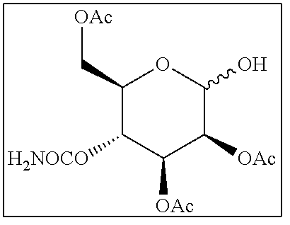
[OAc]CC1C([H2NOCO])C([OAc])C([OAc])C(O)O1
